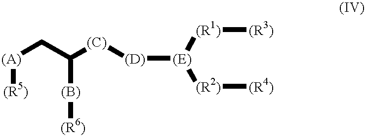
[(A)](CC([(B)][(R6)])[(C)][(D)][(E)]([(R1)][(R3)])[(R2)][(R4)])[(R5)]
